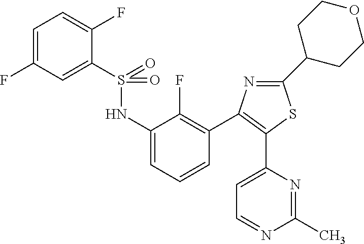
S(=O)(NC1=CC=CC(C2=C(C3=CC=NC(C)=N3)SC(C3CCOCC3)=N2)=C1F)(=O)C1=CC(F)=CC=C1F
